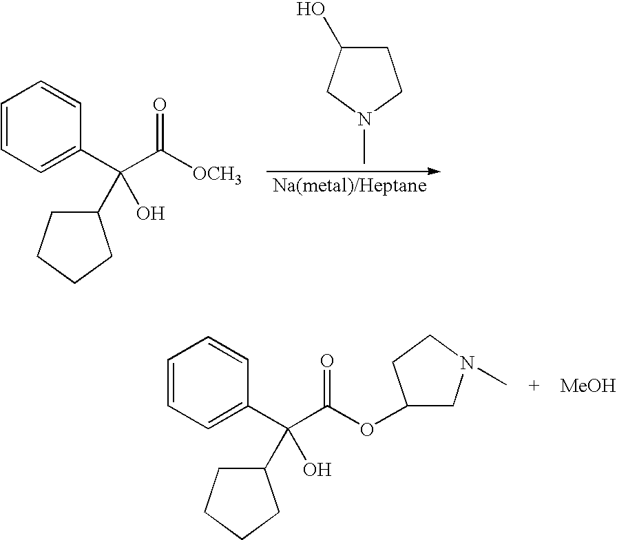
C1C(O)CN(C)C1.C1=CC=C(C(C([OCH3])=O)(O)C2CCCC2)C=C1.C1=CC=C(C(C(OC2CN(C)CC2)=O)(O)C2CCCC2)C=C1.[MeOH]
